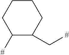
C1([#])C(C[#])CCCC1
